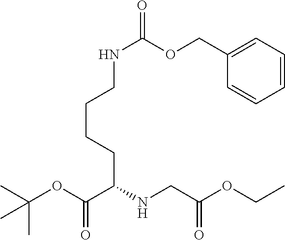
CC(OC(C(NCC(OCC)=O)CCCCNC(OCC1=CC=CC=C1)=O)=O)(C)C
